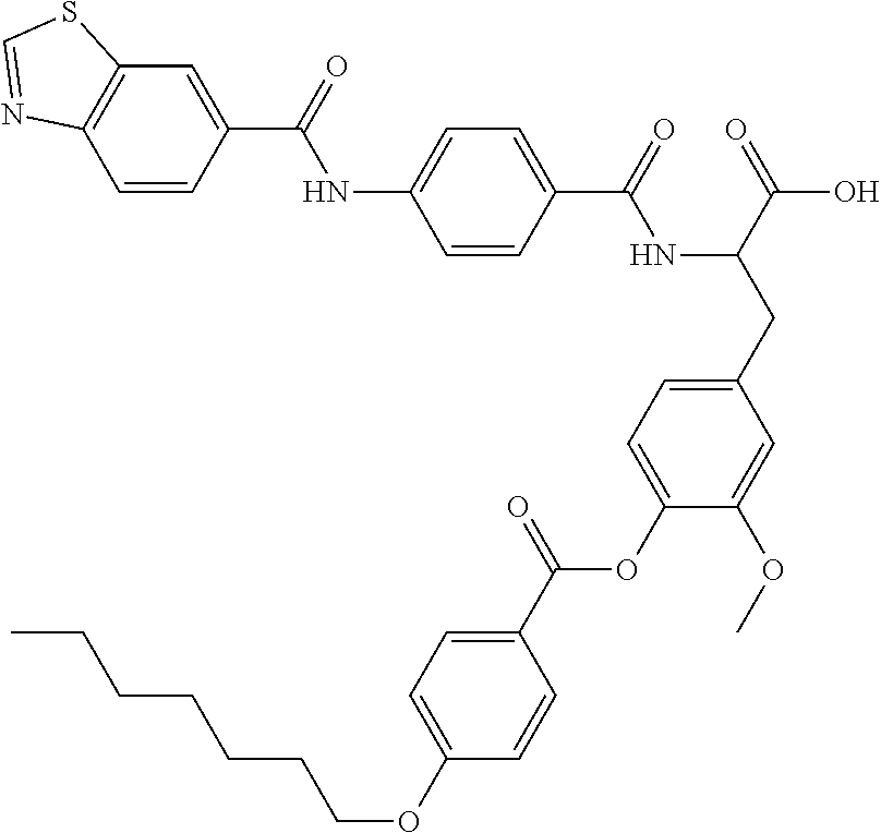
C1=CC(C(=O)NC(CC2=CC=C(OC(C3=CC=C(OCCCCCCC)C=C3)=O)C(OC)=C2)C(=O)O)=CC=C1NC(C1=CC2=C(C=C1)N=CS2)=O
